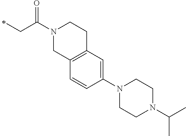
C(C(N1CC2=C(CC1)C=C(N1CCN(C(C)C)CC1)C=C2)=O)C
